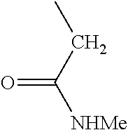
CCC([NHMe])=O
